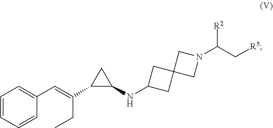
C1=CC=CC(C=C(CC)C2C(NC3CC4(C3)CN(C(C[R5])[R2])C4)C2)=C1
